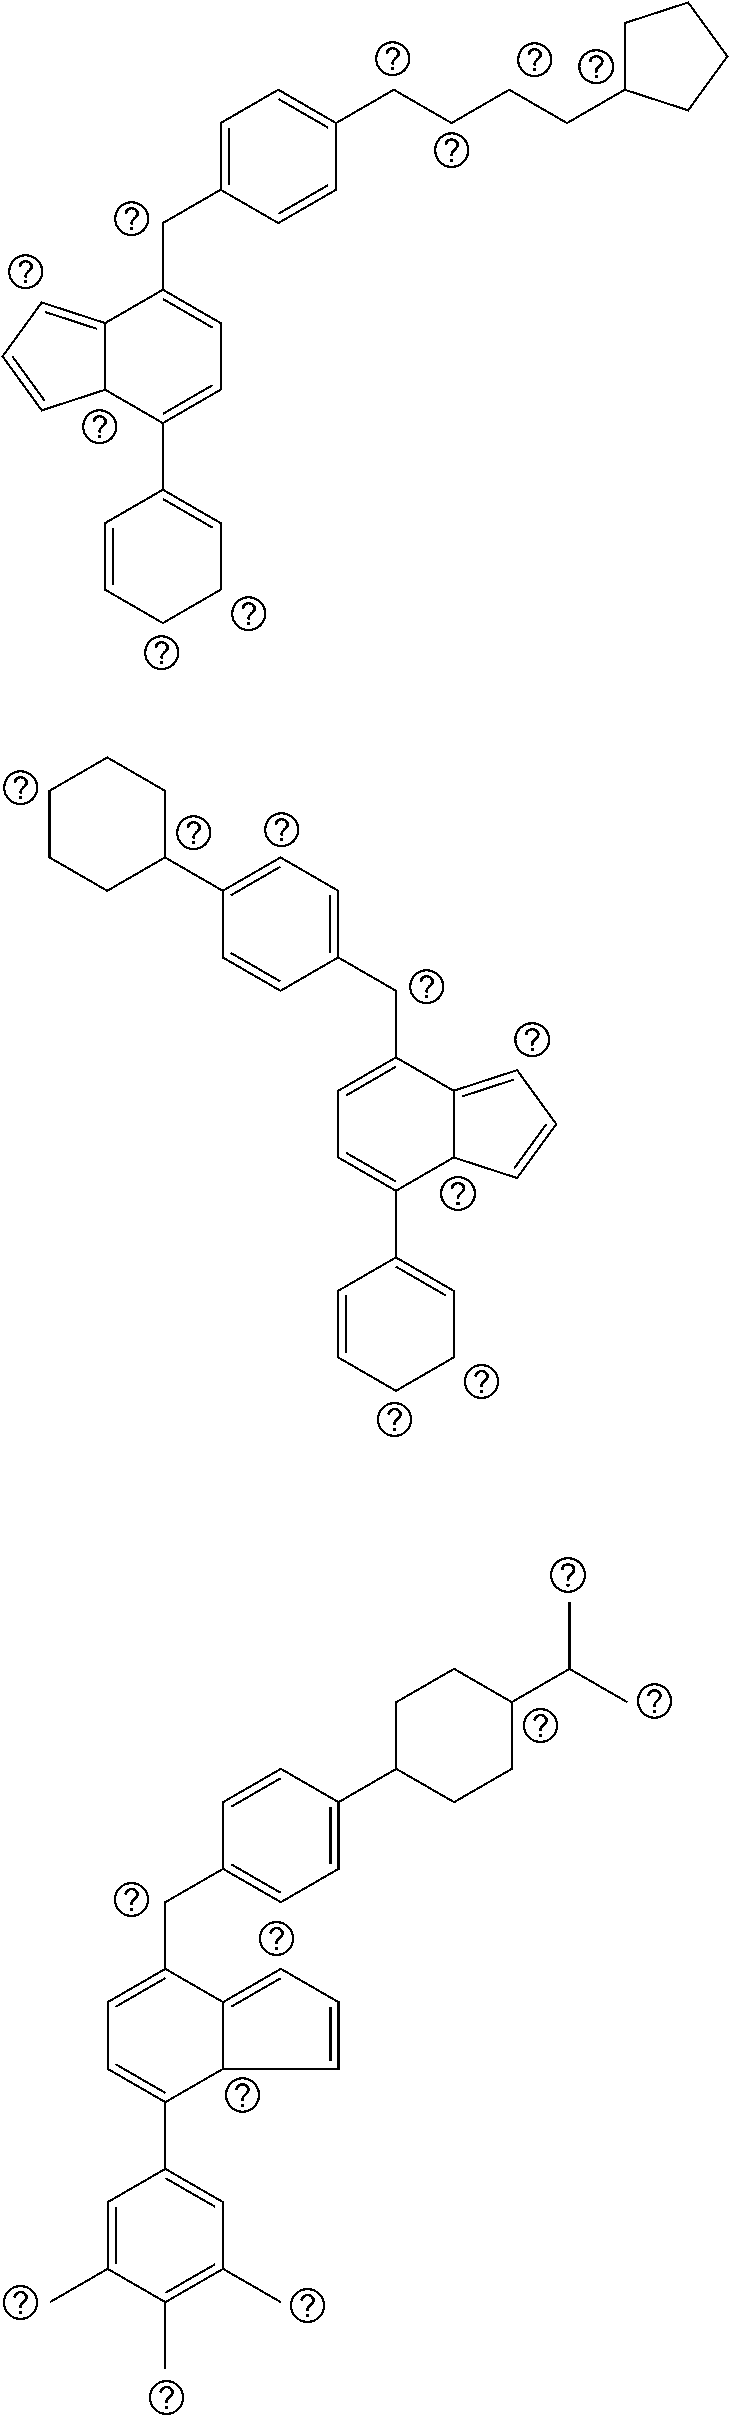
C1=C(C2CCC(C(C)C)CC2)C=CC(CC2=CC=C(C3=CC(C)=C(C)C(C)=C3)C3C2=CC=C3)=C1.C(CCCC1CCCC1)C1=CC=C(CC2=CC=C(C3=CCCC=C3)C3C2=CC=C3)C=C1.C1(C2CCCCC2)=CC=C(CC2=CC=C(C3=CCCC=C3)C3C2=CC=C3)C=C1
